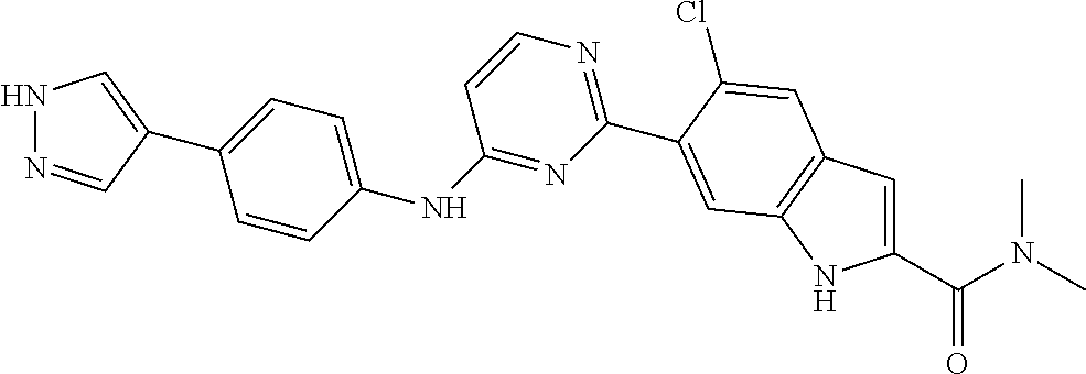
C1(C(N(C)C)=O)=CC2=C(N1)C=C(C1=NC=CC(NC3=CC=C(C4=CNN=C4)C=C3)=N1)C(Cl)=C2
